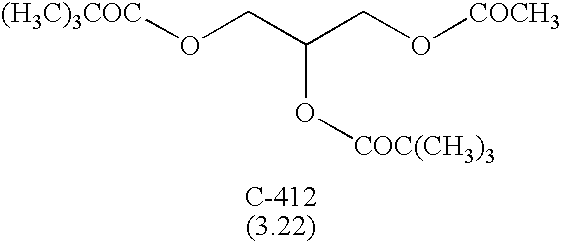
[(H3C)3COC]OCC(CO[COCH3])O[COC(CH3)3]
